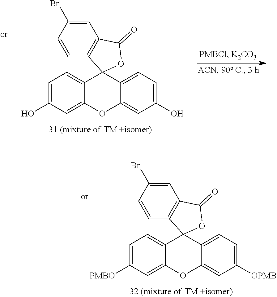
C1=C(O)C=C2C(=C1)C1(C3=CC=C(O)C=C3O2)C2=C(C=C(Br)C=C2)C(=O)O1.C1=C([PMBO])C=C2C(=C1)C1(C3=CC=C([OPMB])C=C3O2)C2=C(C=C(Br)C=C2)C(=O)O1
